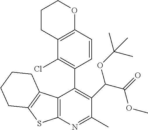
C12=C(N=C(C)C(C(C(=O)OC)OC(C)(C)C)=C1C1=C(Cl)C3=C(C=C1)OCCC3)SC1=C2CCCC1
